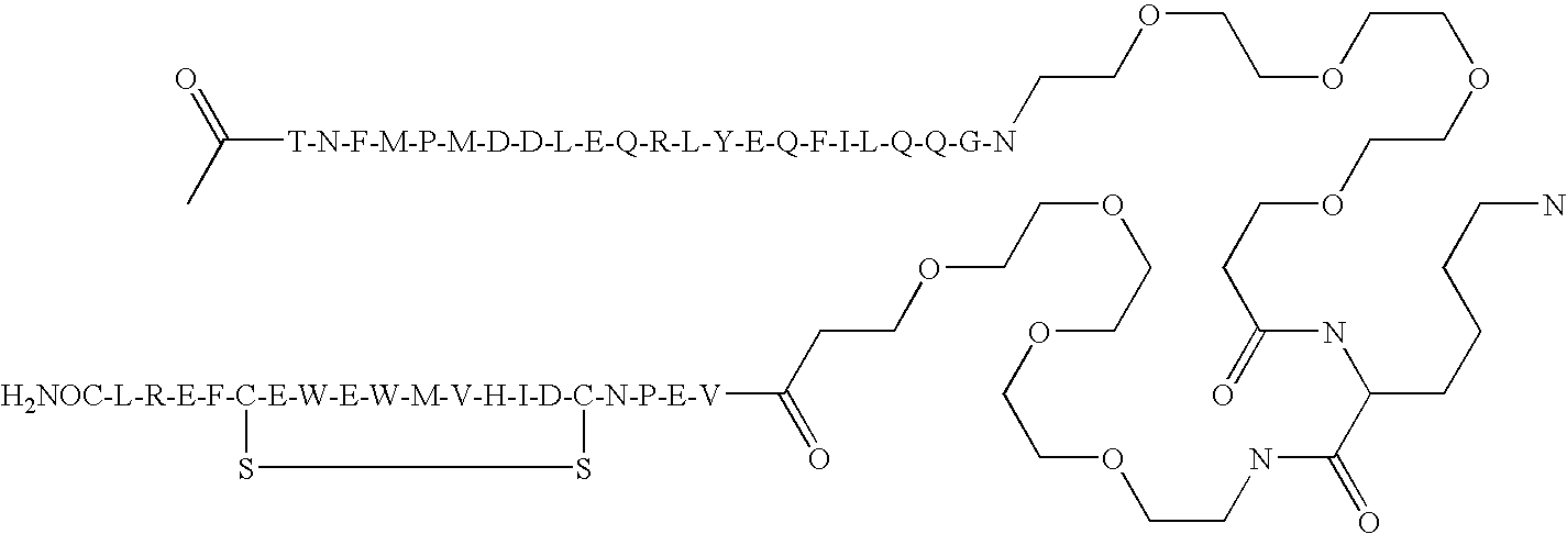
C(COCCOCCOCCOCCC(=O)NC(C(NCCOCCOCCOCCOCCC(=O)[H2NOC-L-R-E-F-C-E-W-E-W-M-V-H-I-D-C-N-P-E-V]1SS1)=O)CCCCN)[T-N-F-M-P-M-D-D-L-E-Q-R-L-Y-E-Q-F-I-L-Q-Q-G-N]C(C)=O
